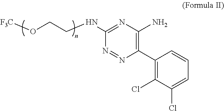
N1=C(NCCO[F3C])N=NC(C2=C(Cl)C(Cl)=CC=C2)=C1N
